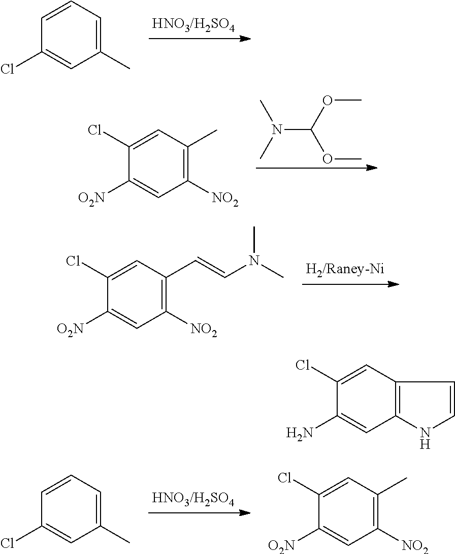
O(C)C(N(C)C)OC.C1([O2N])=CC([NO2])=C(C)C=C1Cl.C1(Cl)=CC(C)=CC=C1.C1([O2N])=CC([NO2])=C(C=CN(C)C)C=C1Cl.C1(Cl)=CC(C)=CC=C1.C1([O2N])=CC([NO2])=C(C)C=C1Cl.C1(N)=CC2=C(C=C1Cl)C=CN2
